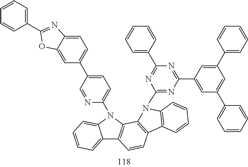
C12=CC=CC=C1N(C1=CC=C(C3=CC=C4C(=C3)OC(C3=CC=CC=C3)=N4)C=N1)C1=C2C=CC2=C1N(C1=NC(C3=CC(C4=CC=CC=C4)=CC(C4=CC=CC=C4)=C3)=NC(C3=CC=CC=C3)=N1)C1=C2C=CC=C1
